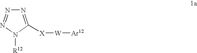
N1=C([X][W][Ar12])N([R12])N=N1
